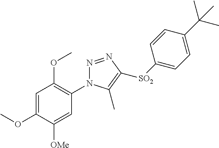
N1=NC([SO2]C2=CC=C(C(C)(C)C)C=C2)=C(C)N1C1=C(OC)C=C(OC)C([OMe])=C1
